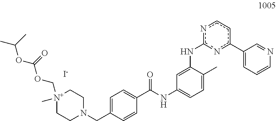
[N+]1(COC(OC(C)C)=O)(C)CCN(CC2=CC=C(C(NC3=CC=C(C)C(Nc4nc(C5=CC=CN=C5)ccn4)=C3)=O)C=C2)CC1.[I-]
